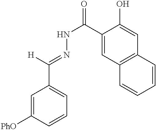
[H]C(=NNC(=O)C1=CC2=C(C=C1O)C=CC=C2)C1=CC=CC([PhO])=C1
